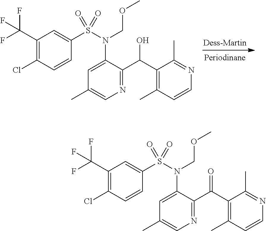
C1=C(N(S(C2=CC(C(F)(F)F)=C(Cl)C=C2)(=O)=O)COC)C(C(C2=C(C)C=CN=C2C)O)=NC=C1C.C1=C(N(S(C2=CC(C(F)(F)F)=C(Cl)C=C2)(=O)=O)COC)C(C(C2=C(C)C=CN=C2C)=O)=NC=C1C
